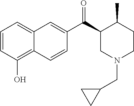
C1=CC(O)=C2C(=C1)C=C(C(C1CN(CC3CC3)CCC1C)=O)C=C2
